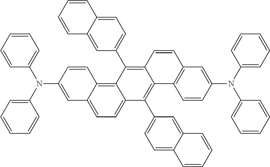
C1=C(N(C2=CC=CC=C2)C2=CC=CC=C2)C=CC2=C3C(=CC=C12)C(C1=CC=C2C(=C1)C=CC=C2)=C1C(=C3C2=CC=C3C(=C2)C=CC=C3)C=CC2=C1C=CC(N(C1=CC=CC=C1)C1=CC=CC=C1)=C2
